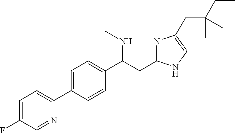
C1=C(C2=CC=C(F)C=N2)C=CC(C(CC2=NC(CC(CC)(C)C)=CN2)NC)=C1
